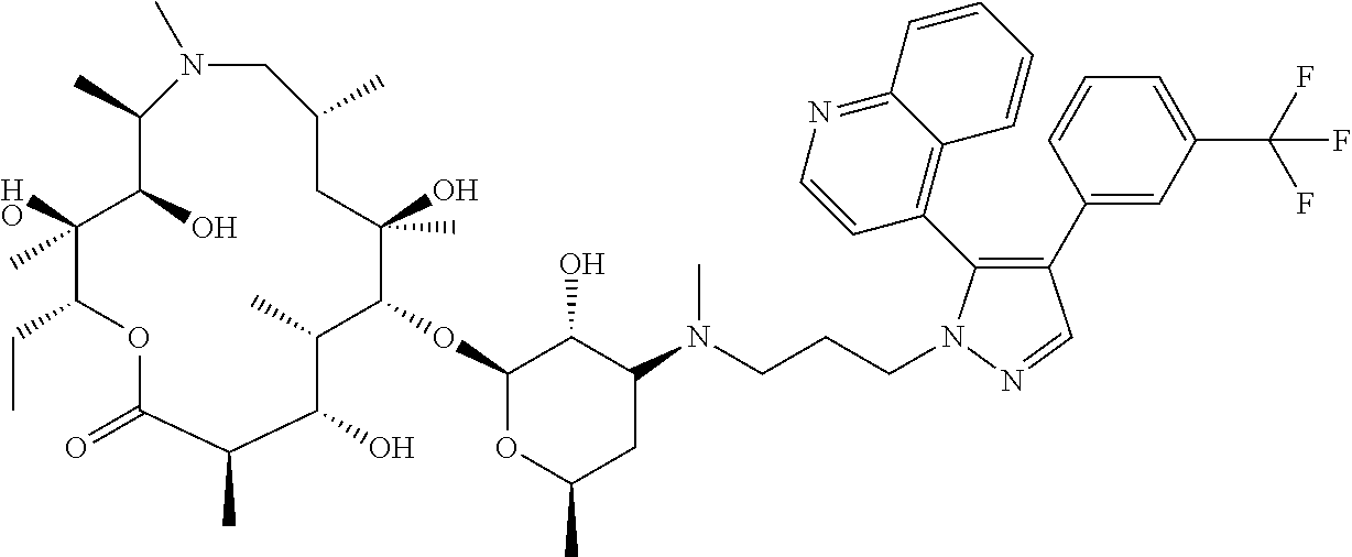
C1(OC2C(C)(O)CC(C)CN(C)C(C)C(O)C(O)(C)C(CC)OC(=O)C(C)C(O)C2C)OC(C)CC(N(C)CCCN2C(C3=C4C(=NC=C3)C=CC=C4)=C(C3=CC(C(F)(F)F)=CC=C3)C=N2)C1O
